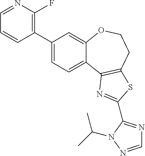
C1=C(C2=C(F)N=CC=C2)C=C2C(=C1)C1=C(CCO2)SC(C2=NC=NN2C(C)C)=N1
